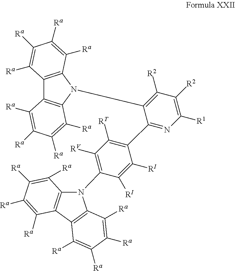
[RI]C1=C([RI])C(C2=NC([R1])=C([R2])C([R2])=C2N2C3=C(C4=C2C([Ra])=C([Ra])C([Ra])=C4[Ra])C([Ra])=C([Ra])C([Ra])=C3[Ra])=C([RT])C([RV])=C1N1C2=C(C3=C1C([Ra])=C([Ra])C([Ra])=C3[Ra])C([Ra])=C([Ra])C([Ra])=C2[Ra]
